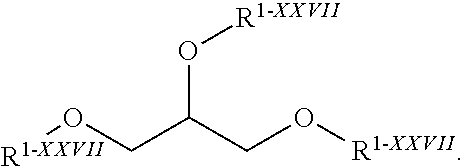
O(C(CO[R1-XXVII])CO[R1-XXVII])[R1-XXVII]
